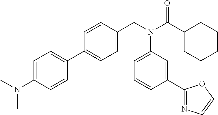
C1=CC(CN(C(C2CCCCC2)=O)C2=CC=CC(C3=NC=CO3)=C2)=CC=C1C1=CC=C(N(C)C)C=C1
